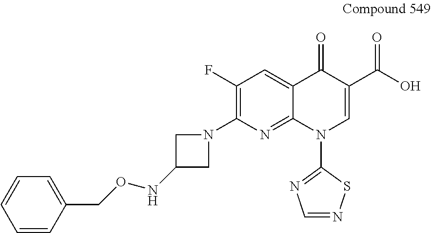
C1(F)=C(N2CC(NOCC3=CC=CC=C3)C2)N=C2C(=C1)C(=O)C(C(O)=O)=CN2C1=NC=NS1
